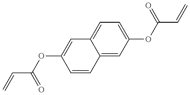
C(=C)C(OC1=CC2=CC=C(OC(C=C)=O)C=C2C=C1)=O
